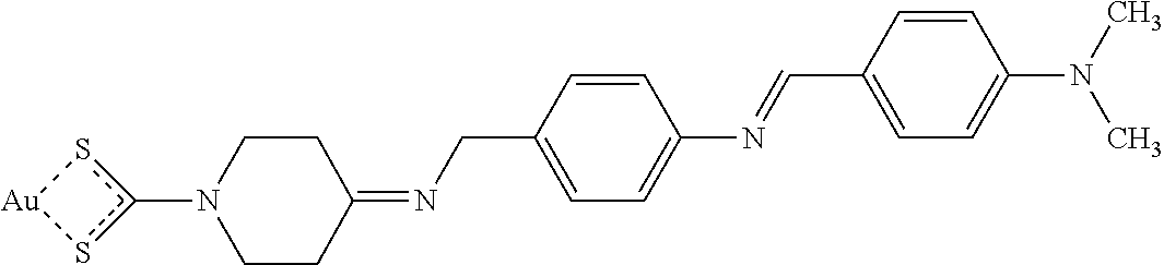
c1(N2CCC(=NCC3=CC=C(N=CC4=CC=C(N(C)C)C=C4)C=C3)CC2)s[Au]s1
